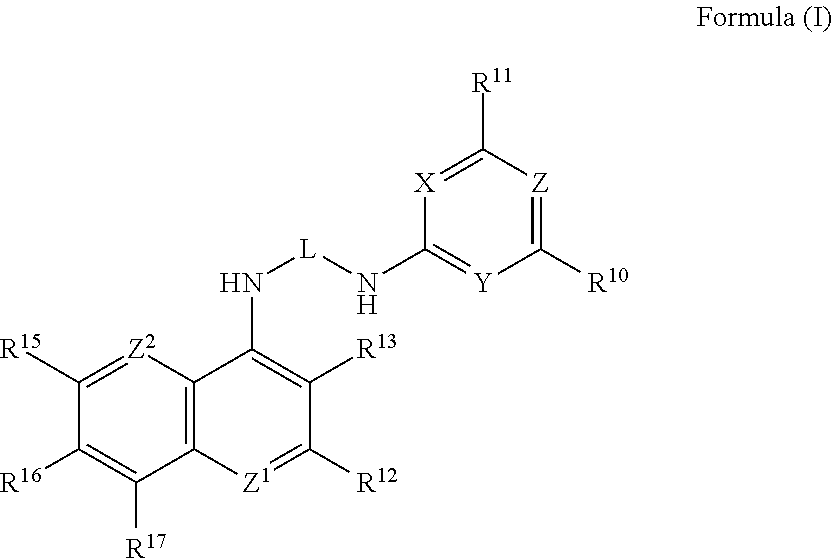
[Z]1=C([R10])[Y]=C(N[L]NC2=C([R13])C([R12])=[Z1]C3=C2[Z2]=C([R15])C([R16])=C3[R17])[X]=C1[R11]
